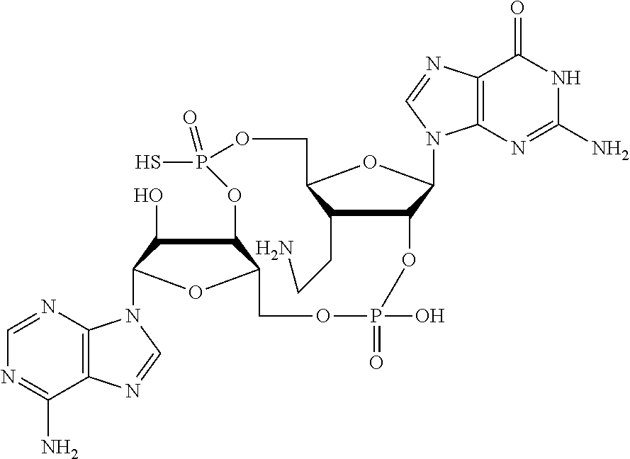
C1(CCN)C2C(N3C4=C(C(=O)NC(N)=N4)N=C3)OC1COP(=O)(S)OC1C(O)C(N3C4=C(C(N)=NC=N4)N=C3)OC1COP(O)(=O)O2
